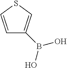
C1=CSC=C1B(O)O
